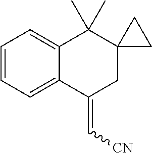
C1=CC=C2C(=C1)C(C)(C)C1(CC2=C[CN])CC1
